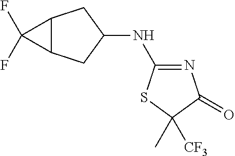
C12C(CC(NC3=NC(=O)C([CF3])(C)S3)C1)C2(F)F
